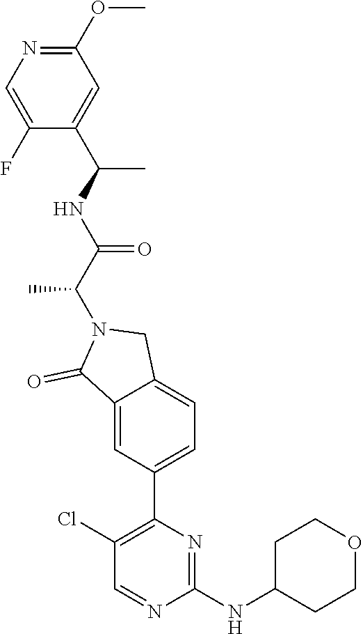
C1(NC2CCOCC2)=NC(C2=CC=C3C(=C2)C(=O)N(C(C(NC(C)C2=CC(OC)=NC=C2F)=O)C)C3)=C(Cl)C=N1
